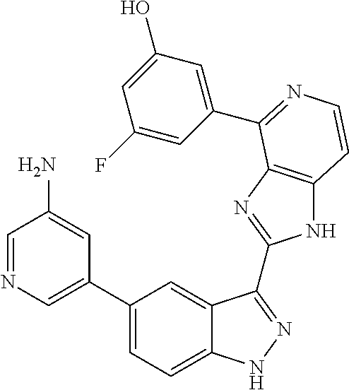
C1(C2=CN=CC(N)=C2)=CC=C2C(=C1)C(C1=NC3=C(N1)C=CN=C3C1=CC(O)=CC(F)=C1)=NN2
